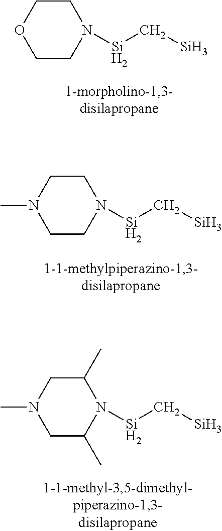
C1COCCN1[Si]C[Si].C1CN(C)CCN1[Si]C[Si].C1(C)CN(C)CC(C)N1[Si]C[Si]
